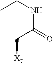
[X7]CC(NCC)=O
